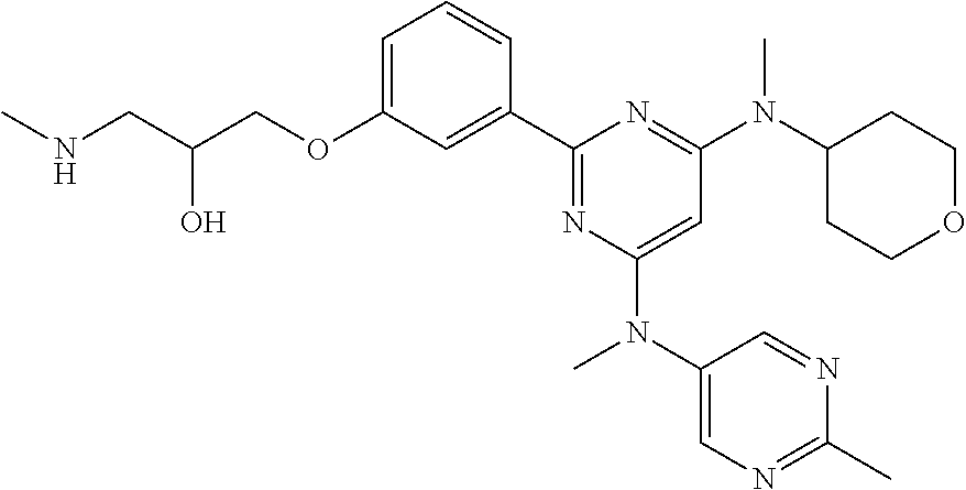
C1=C(OCC(CNC)O)C=C(C2=NC(N(C)C3=CN=C(C)N=C3)=CC(N(C3CCOCC3)C)=N2)C=C1
